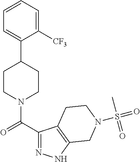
C1(C2CCN(C(C3=NNC4=C3CCN(S(=O)(C)=O)C4)=O)CC2)=CC=CC=C1[CF3]
